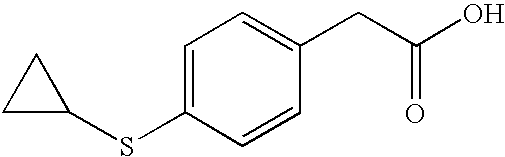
C1=C(SC2CC2)C=CC(CC(O)=O)=C1
